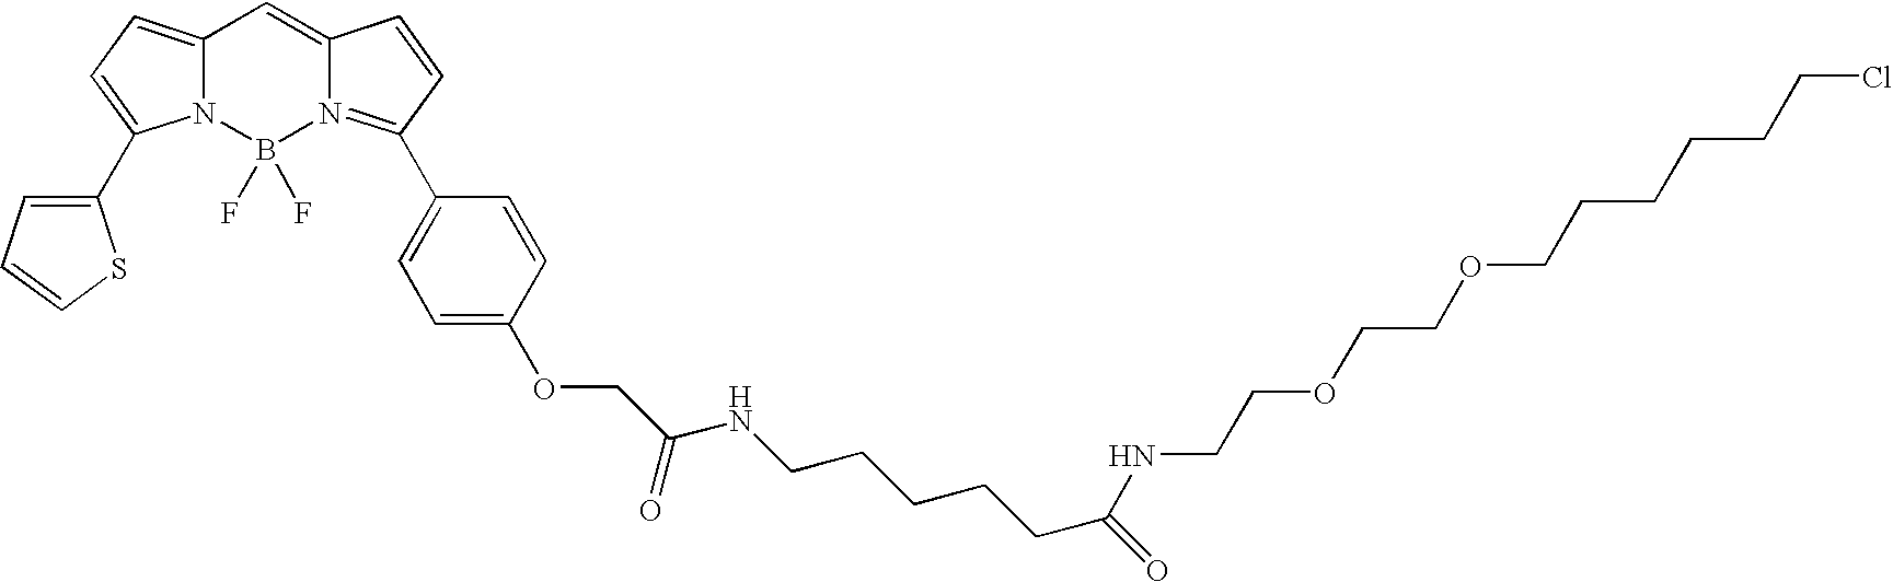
C1(C2=CC=C3N2B(F)(F)N2=C(C4=CC=C(OCC(=O)NCCCCCC(NCCOCCOCCCCCCCl)=O)C=C4)C=CC2=C3)=CC=CS1
